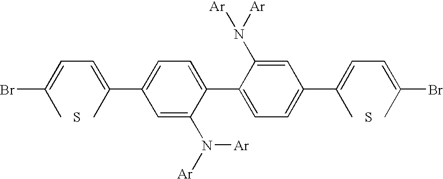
CC(=CC=C(C)C1=CC=C(C2=CC=C(C(C)=CC=C(C)Br)C=C2N([Ar])[Ar])C(N([Ar])[Ar])=C1)Br.S.S
